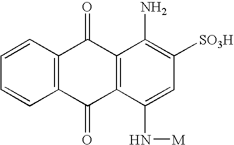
C1=CC=CC2=C1C(=O)C1=C(C2=O)C(N[M])=CC([SO3H])=C1N
